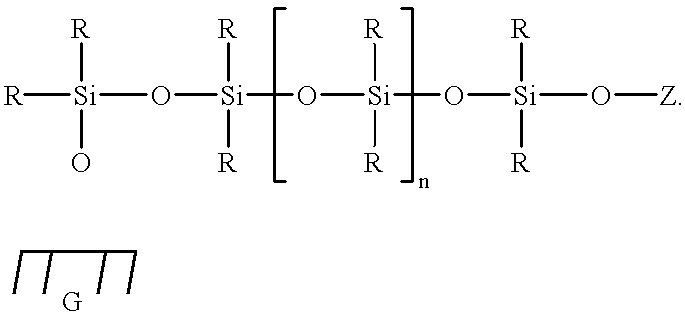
[R][Si](O[Si](O[Si](O[Si](O[Z])([R])[R])([R])[R])([R])[R])([R])O.[G]
